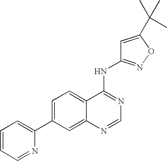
C1=CC=NC(C2=CC=C3C(=C2)N=CN=C3NC2=NOC(C(C)(C)C)=C2)=C1
